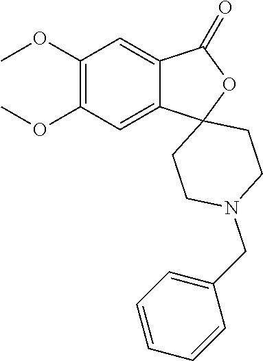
C1(OC)=C(OC)C=C2C(=C1)C(=O)OC21CCN(CC2=CC=CC=C2)CC1
